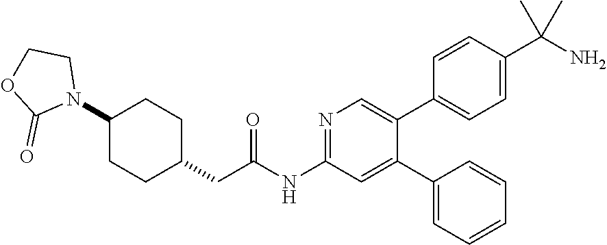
N1=C(NC(CC2CCC(N3CCOC3=O)CC2)=O)C=C(C2=CC=CC=C2)C(C2=CC=C(C(N)(C)C)C=C2)=C1
